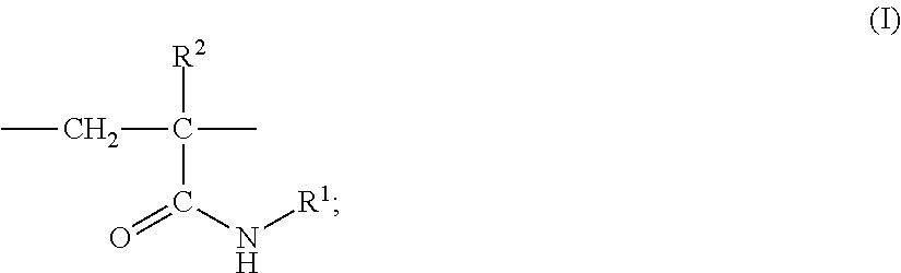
[R2]C(C)(C(N[R1])=O)CC
